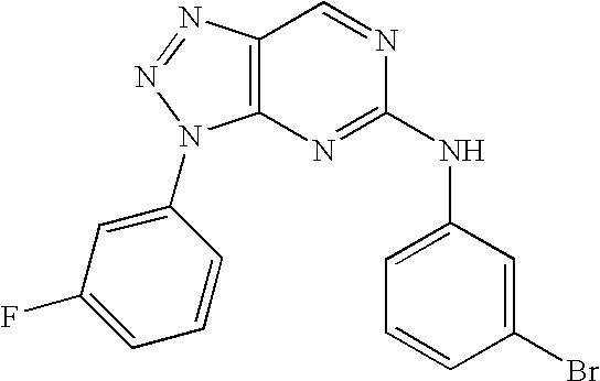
C12=C(N=NN1C1=CC(F)=CC=C1)C=NC(NC1=CC=CC(Br)=C1)=N2
